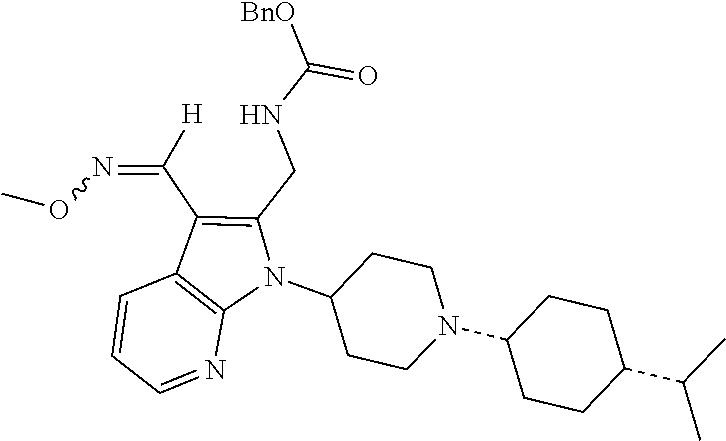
N1(C2CCN(C3CCC(C(C)C)CC3)CC2)C(CNC([BnO])=O)=C(C([H])=NOC)C2=C1N=CC=C2
